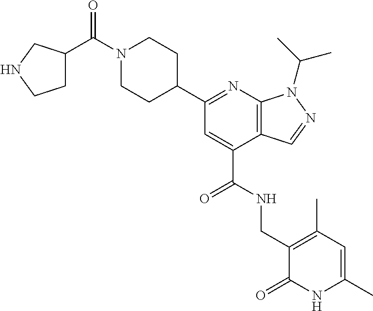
N1=C(C2CCN(C(=O)C3CCNC3)CC2)C=C(C(NCC2=C(C)C=C(C)NC2=O)=O)C2=C1N(C(C)C)N=C2
